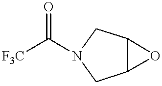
C12C(CN(C([F3C])=O)C1)O2
